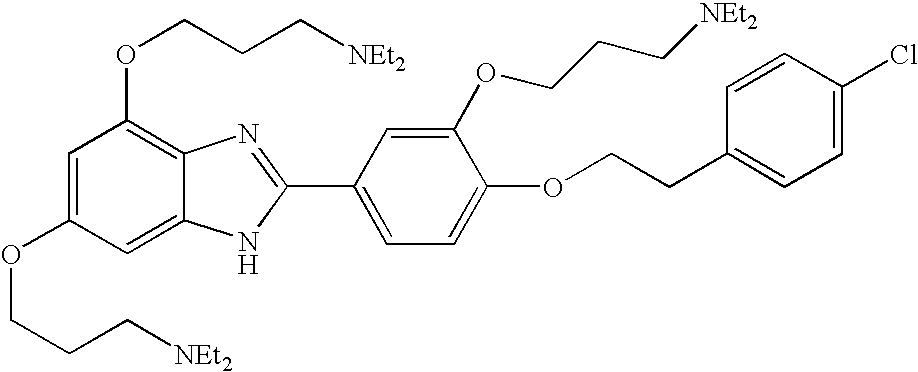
C1=C(OCCC[NEt2])C=C2C(=C1OCCC[NEt2])N=C(C1=CC=C(OCCC3=CC=C(Cl)C=C3)C(OCCC[NEt2])=C1)N2
